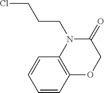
C12=C(C=CC=C1)N(CCCCl)C(=O)CO2
